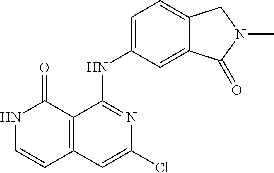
C1=C2C(=CC(NC3=NC(Cl)=CC4=C3C(=O)NC=C4)=C1)C(=O)N(C)C2
